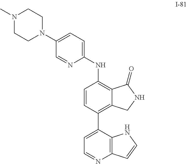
C1=CC(C2=CC=NC3=C2NC=C3)=C2C(=C1NC1=CC=C(N3CCN(C)CC3)C=N1)C(=O)NC2
